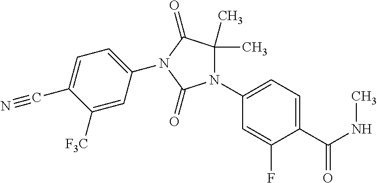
C1(C)(C)C(=O)N(C2=CC=C(C#N)C([F3C])=C2)C(=O)N1C1=CC=C(C(NC)=O)C(F)=C1
